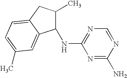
N1=C(N)N=CN=C1NC1C(C)CC2=CC=C(C)C=C12
